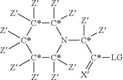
[C*]1([Z])([Z])[C*]([Z])([Z])[C*]([Z])([Z])[C*]([Z])([Z])[C*]([Z])([Z])N1[C*]([Z])([C*](=[X])[LG])[Z]
